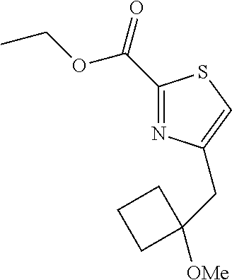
C(C1=NC(CC2([OMe])CCC2)=CS1)(=O)OCC
